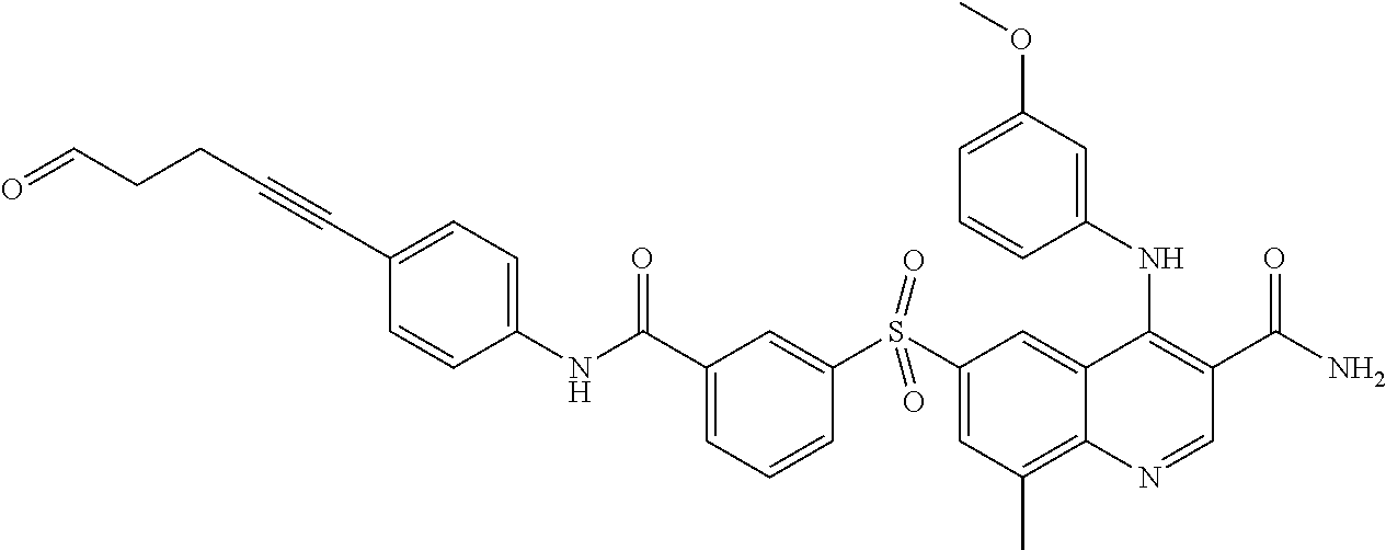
C1(NC(C2=CC=CC(S(C3=CC(C)=C4C(=C3)C(NC3=CC(OC)=CC=C3)=C(C(N)=O)C=N4)(=O)=O)=C2)=O)=CC=C(C#CCCC=O)C=C1
